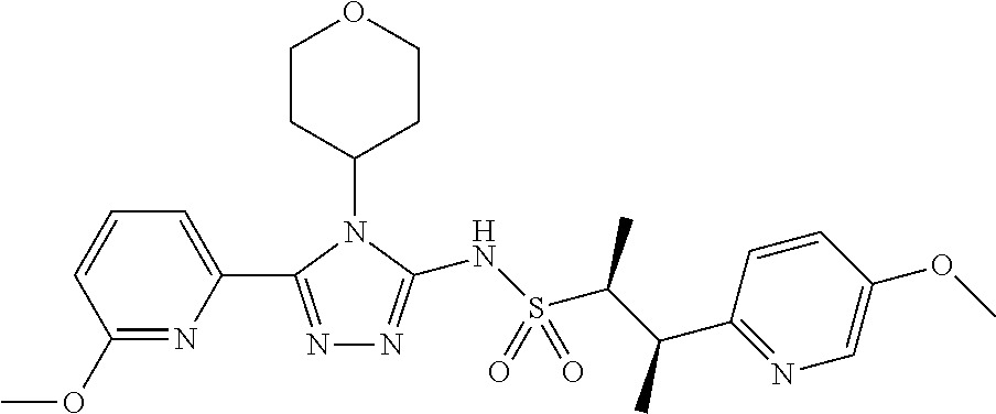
C1=C(C2=NN=C(NS(C(C(C)C3=NC=C(OC)C=C3)C)(=O)=O)N2C2CCOCC2)N=C(OC)C=C1
